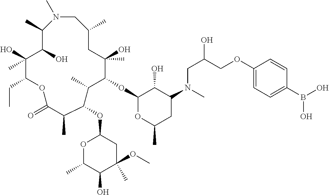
N1(C)CC(C)CC(O)(C)C(OC2OC(C)CC(N(CC(COC3=CC=C(B(O)O)C=C3)O)C)C2O)C(C)C(OC2OC(C)C(O)C(C)(OC)C2)C(C)C(=O)OC(CC)C(O)(C)C(O)C1C
